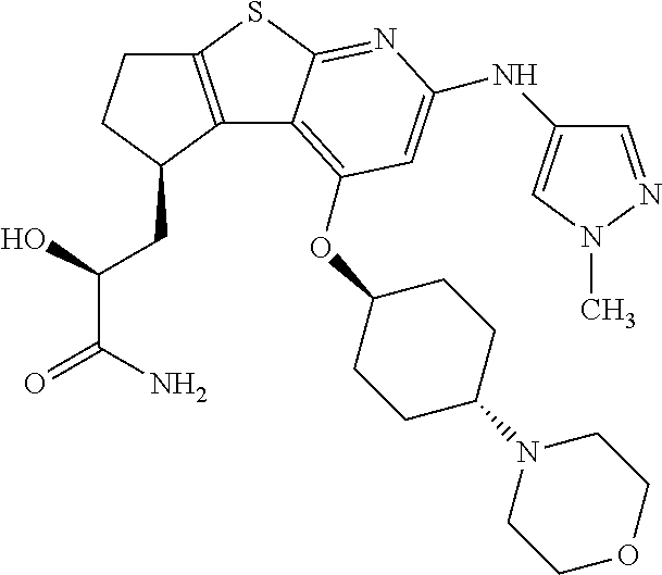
C12=C(C(CC(C(N)=O)O)CC1)C1=C(OC3CCC(N4CCOCC4)CC3)C=C(NC3=CN(C)N=C3)N=C1S2
